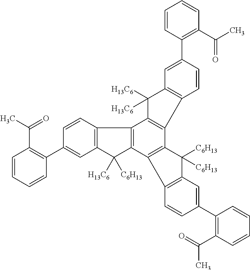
C1(C2=C(C(C)=O)C=CC=C2)=CC2=C(C=C1)C1=C(C2([C6H13])[H13C6])C2=C(C3=C1C([H13C6])([H13C6])C1=C3C=CC(C3=C(C(C)=O)C=CC=C3)=C1)C([C6H13])([C6H13])C1=C2C=CC(C2=C(C(=O)C)C=CC=C2)=C1
